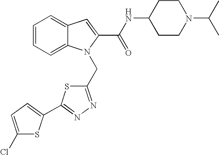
C1=CC=C2C(=C1)C=C(C(NC1CCN(C(C)C)CC1)=O)N2CC1=NN=C(C2=CC=C(Cl)S2)S1
